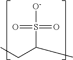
CC(CC)S([O-])(=O)=O
